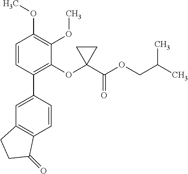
C1=C(C2=C(OC3(C(OCC(C)C)=O)CC3)C(OC)=C(OC)C=C2)C=CC2=C1CCC2=O
